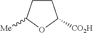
C1CC([Me])OC1[CO2H]
